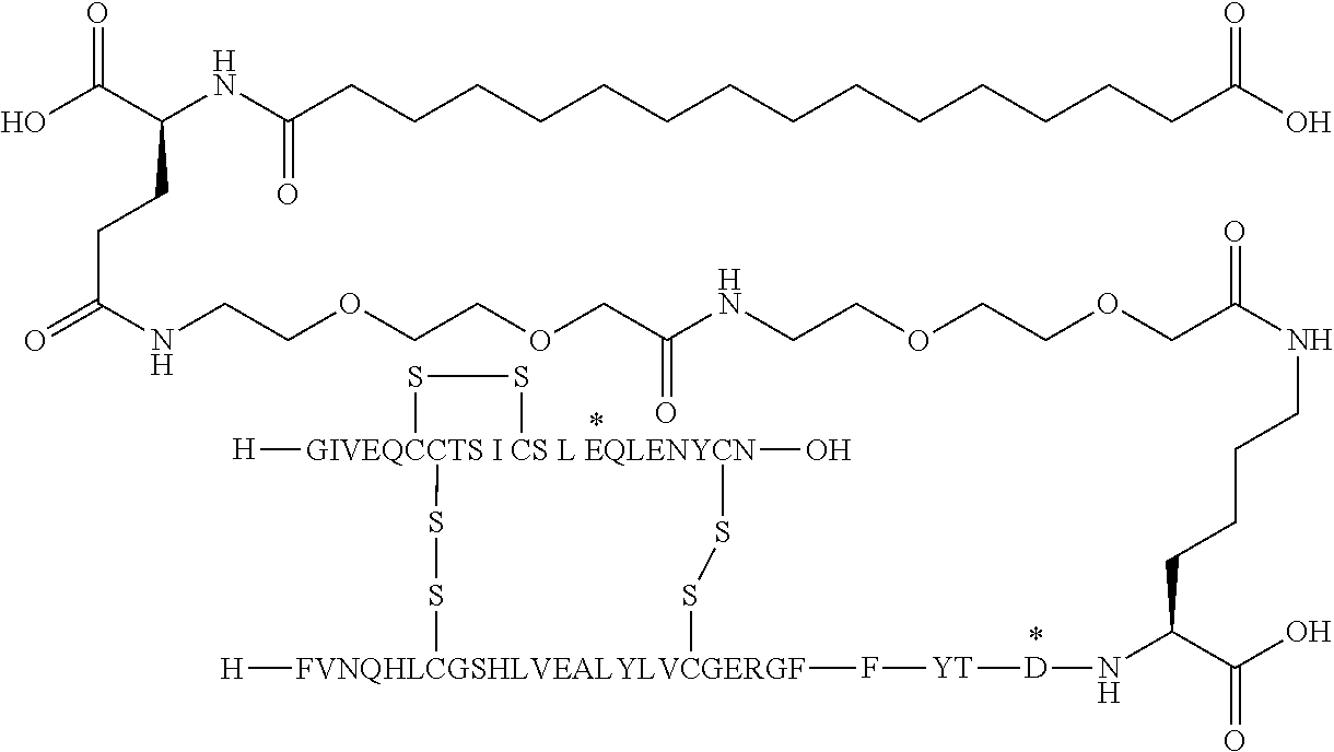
OC(C(NC(CCCCCCCCCCCCCCC(O)=O)=O)CCC(=O)NCCOCCOCC(NCCOCCOCC(NCCCCC(N[D][YT]F[FVNQHLCGSHLVEALYLVCGERGF]1([H])SS[GIVEQCCTS I CS L EQLENYCN]2(O)([H])(SS1)SS2)C(O)=O)=O)=O)=O
